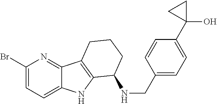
C1(Br)=CC=C2C(=N1)C1=C(N2)C(NCC2=CC=C(C3(O)CC3)C=C2)CCC1
